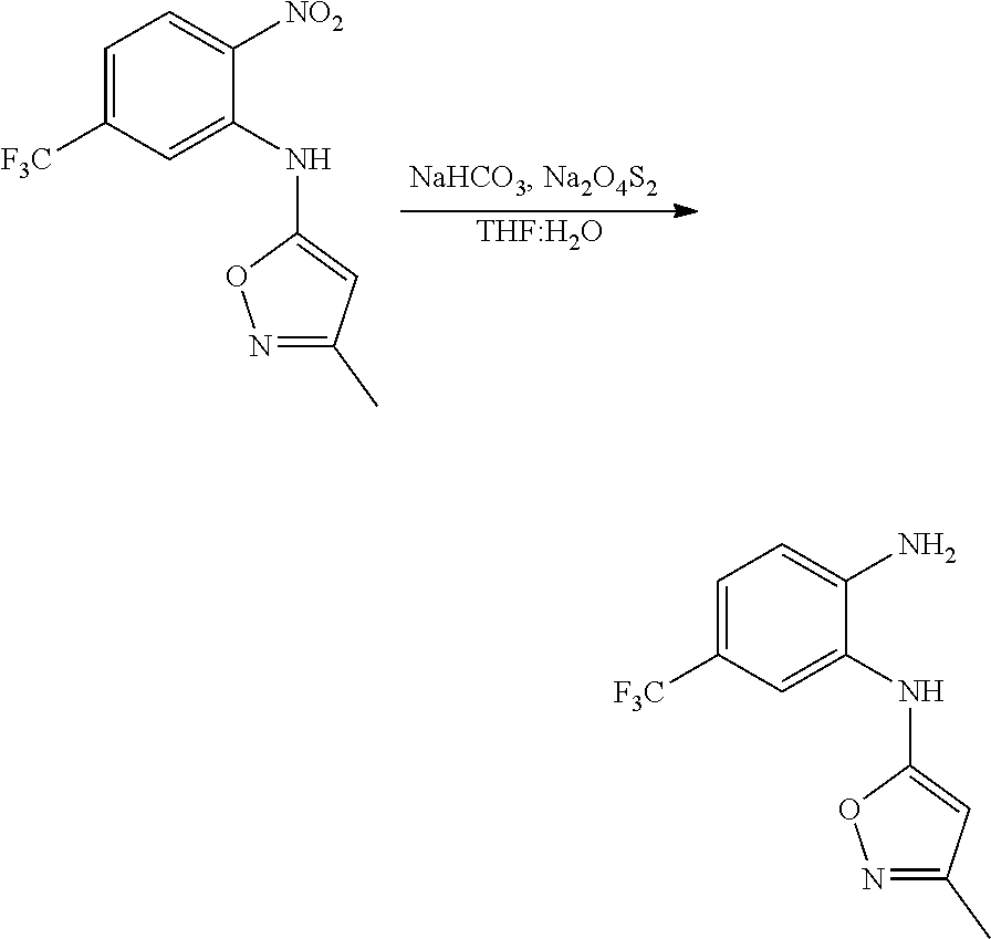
[THF:H2O].C1=C([F3C])C=C(NC2=CC(C)=NO2)C([NO2])=C1.C1=C([F3C])C=C(NC2=CC(C)=NO2)C(N)=C1
